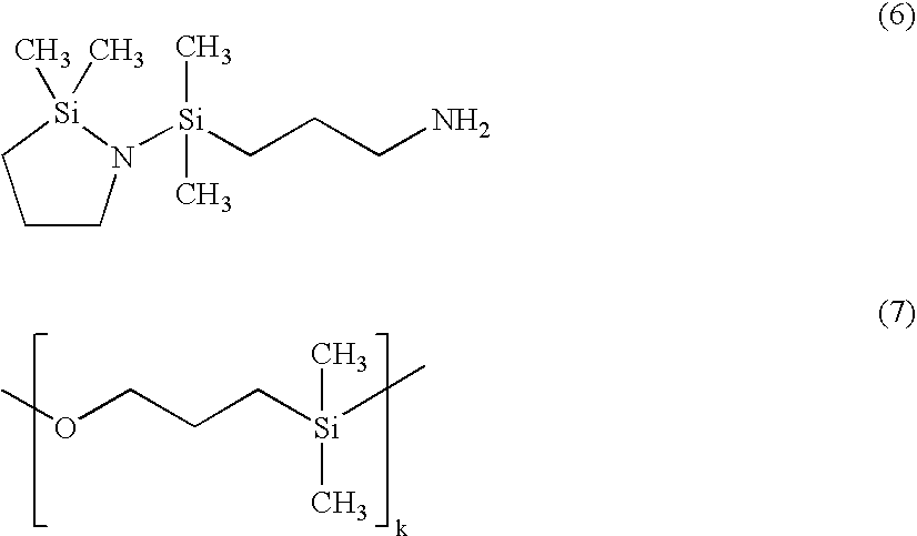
COCCC[Si](C)(C)C.C1CN([Si](CCCN)(C)C)[Si](C)(C)C1
